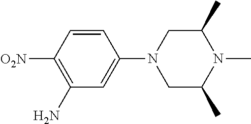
C1(N2CC(C)N(C)C(C)C2)=CC(N)=C([O2N])C=C1
